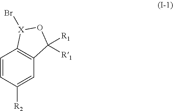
C1=CC([R2])=CC2=C1[X](Br)OC2([R1])[R1]
